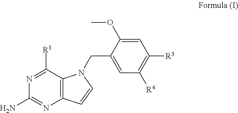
N1=C([R1])C2=C(N=C1N)C=CN2CC1=CC([R4])=C([R3])C=C1OC
